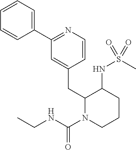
C1(C2=NC=CC(CC3N(C(NCC)=O)CCCC3NS(C)(=O)=O)=C2)=CC=CC=C1
